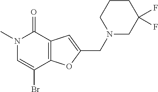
N1(C)C=C(Br)C2=C(C1=O)C=C(CN1CC(F)(F)CCC1)O2
